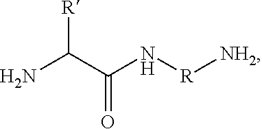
NC([R])C(=O)N[R][NH2]
